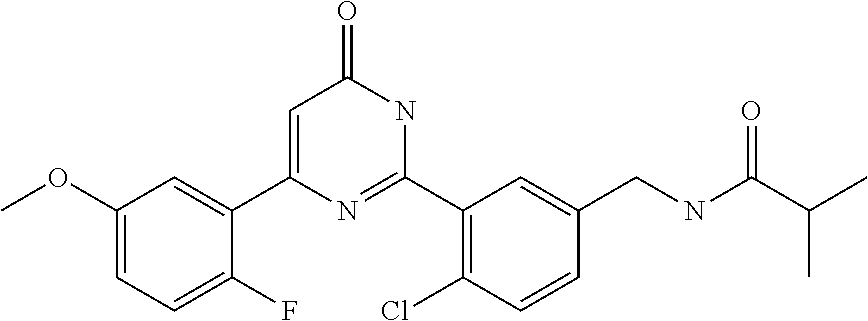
C1(C2=CC(=O)NC(C3=C(Cl)C=CC(CNC(C(C)C)=O)=C3)=N2)=CC(OC)=CC=C1F
